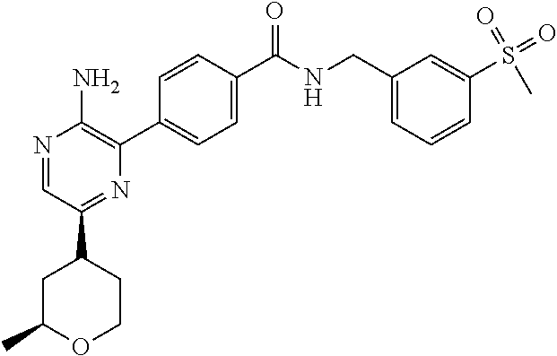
N1=CC(C2CC(C)OCC2)=NC(C2=CC=C(C([NH]CC3=CC=CC(S(=O)(=O)C)=C3)=O)C=C2)=C1N
